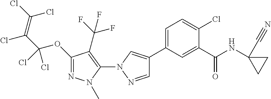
C1=NN(C2=C(C(F)(F)F)C(OC(C(Cl)=C(Cl)Cl)(Cl)Cl)=NN2C)C=C1C1=CC=C(Cl)C(C(NC2(C#N)CC2)=O)=C1
